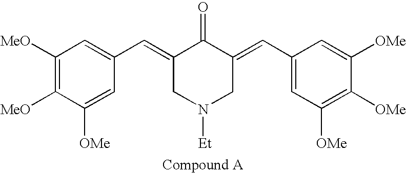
C1([MeO])=C([MeO])C([OMe])=CC(C=C2CN([Et])CC(=CC3=CC([OMe])=C([OMe])C([OMe])=C3)C2=O)=C1
